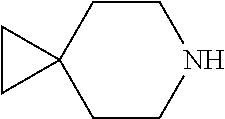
C1CNCCC12CC2
